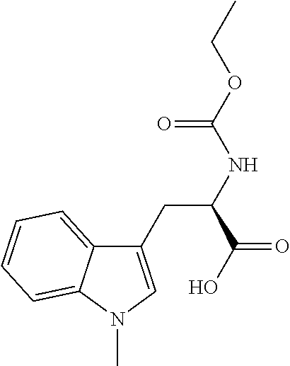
C1(CC(NC(OCC)=O)C(O)=O)=CN(C)C2=CC=CC=C12
